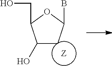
C1(O)CC(B)OC1CO
